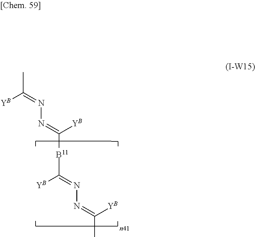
CC(=NN=C([YB])[B11]C(=NN=C([YB])C)[YB])[YB]
